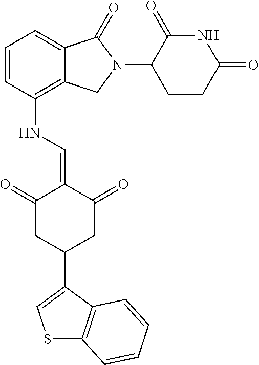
C1=CC(NC=C2C(=O)CC(C3=CSC4=C3C=CC=C4)CC2=O)=C2C(=C1)C(=O)N(C1CCC(=O)NC1=O)C2
